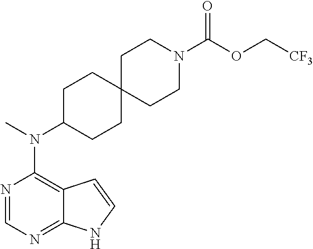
N1=CN=C2C(=C1N(C)C1CCC3(CC1)CCN(C(OC[CF3])=O)CC3)C=CN2
